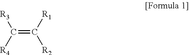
C(=C([R1])[R2])([R4])[R3]
